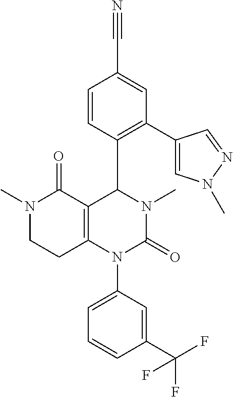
C1=CC(C2C3=C(N(C4=CC=CC(C(F)(F)F)=C4)C(=O)N2C)CCN(C)C3=O)=C(C2=CN(C)N=C2)C=C1C#N
